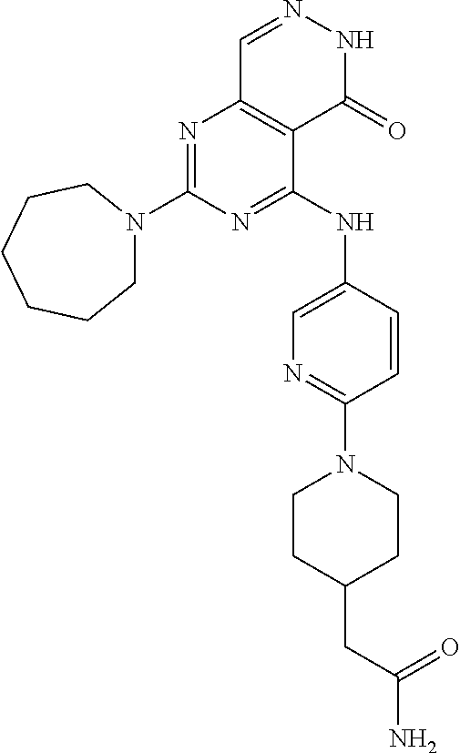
N1=C(N2CCCCCC2)N=C(NC2=CN=C(N3CCC(CC(N)=O)CC3)C=C2)C2=C1C=NNC2=O
